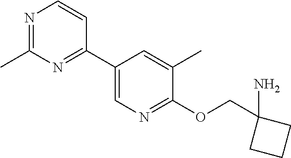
C1(C2=NC(C)=NC=C2)=CN=C(OCC2(N)CCC2)C(C)=C1
